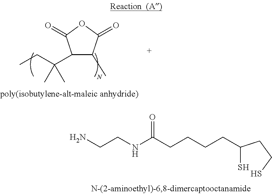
C1(C)C(=O)OC(=O)C1C(C)(CC)C.C(S)(CCS)CCCCC(NCCN)=O
